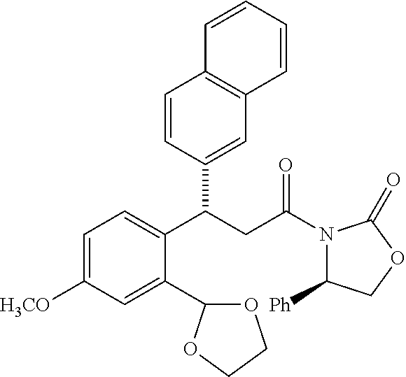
C1=C([H3CO])C=C(C2OCCO2)C(C(CC(N2C([Ph])COC2=O)=O)C2=CC3=C(C=C2)C=CC=C3)=C1
